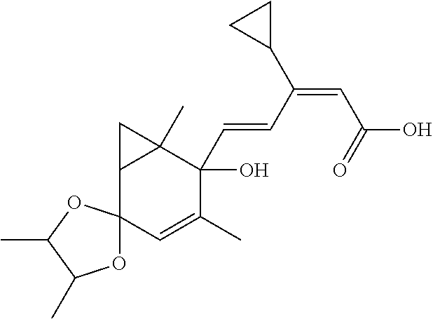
C12C(C)(C(O)(C=CC(=CC(=O)O)C3CC3)C(C)=CC13OC(C)C(C)O3)C2
